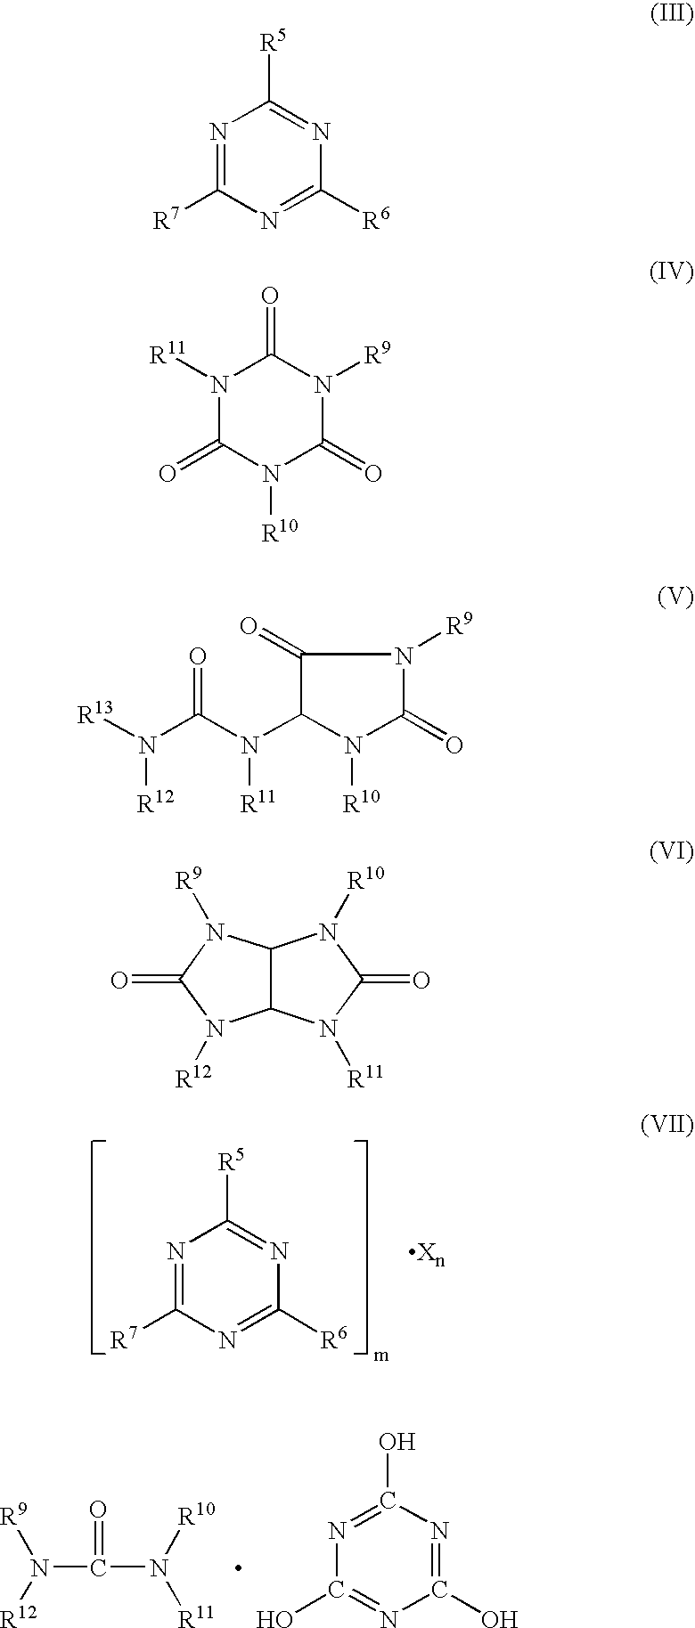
N1=C([R7])N=C([R6])N=C1[R5].N(C(N([R10])[R11])=O)([R9])[R12].N1=C(O)N=C(O)N=C1O.N1=C([R7])N=C([R6])N=C1[R5].N1([R11])C(=O)N([R10])C(=O)N([R9])C1=O.C1(=O)C(N(C(=O)N([R13])[R12])[R11])N([R10])C(=O)N1[R9].C12C(N([R11])C(=O)N1[R10])N([R12])C(=O)N2[R9]
